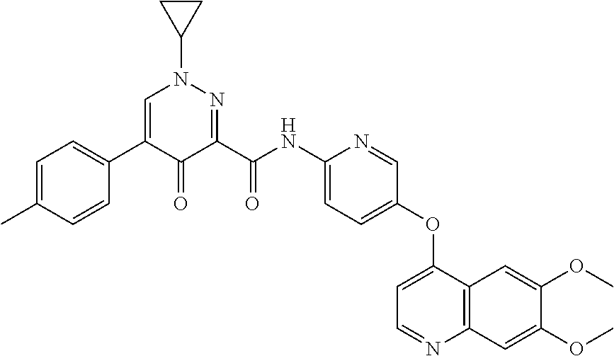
C1=C(C)C=CC(C2=CN(C3CC3)N=C(C(NC3=CC=C(OC4=CC=NC5=C4C=C(OC)C(OC)=C5)C=N3)=O)C2=O)=C1
